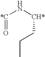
[*C](N[CH*]CCC)=O
